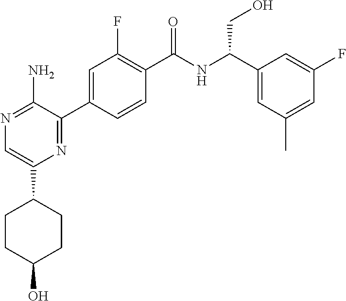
N1=C(N)C(C2=CC(F)=C(C(NC(C3=CC(C)=CC(F)=C3)CO)=O)C=C2)=NC(C2CCC(O)CC2)=C1
